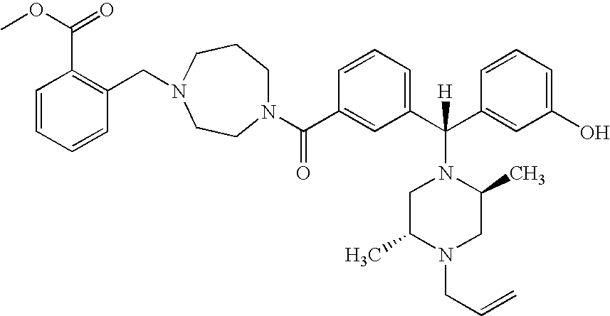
COC(=O)C1=C(CN2CCN(C(C3=CC(C(C4=CC(O)=CC=C4)([H])N4CC(C)N(CC=C)CC4C)=CC=C3)=O)CCC2)C=CC=C1
